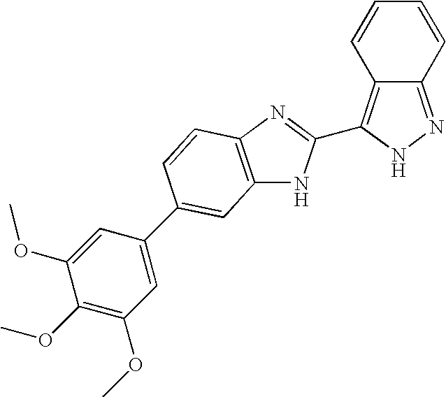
C12=NNC(C3=NC4=C(N3)C=C(C3=CC(OC)=C(OC)C(OC)=C3)C=C4)=C1C=CC=C2
